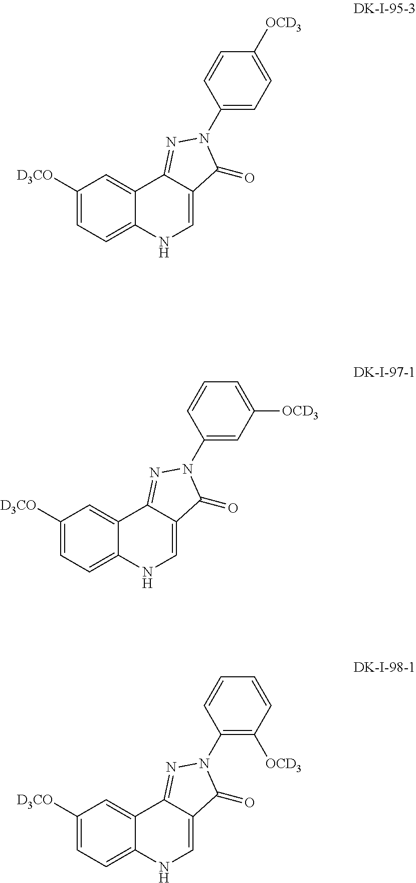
C1([D3CO])=CC=C2C(=C1)C1=NN(C3=CC=C([OCD3])C=C3)C(=O)C1=CN2.C1([D3CO])=CC=C2C(=C1)C1=NN(C3=CC([OCD3])=CC=C3)C(=O)C1=CN2.C1([D3CO])=CC=C2C(=C1)C1=NN(C3=C([OCD3])C=CC=C3)C(=O)C1=CN2
